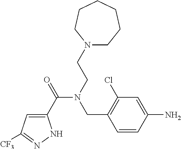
C1(C(=O)N(CCN2CCCCCC2)CC2=C(Cl)C=C(N)C=C2)=CC([CF3])=NN1
